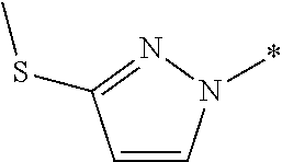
C1=CN(*)N=C1SC
